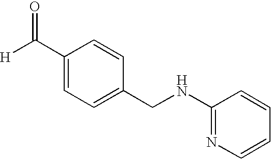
C1(C([H])=O)=CC=C(CNC2=NC=CC=C2)C=C1
